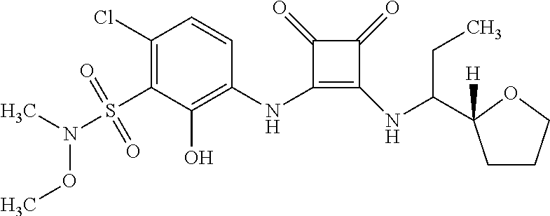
C1(Cl)=C(S(=O)(=O)N(OC)C)C(O)=C(NC2=C(NC(CC)C3([H])CCCO3)C(=O)C2=O)C=C1
